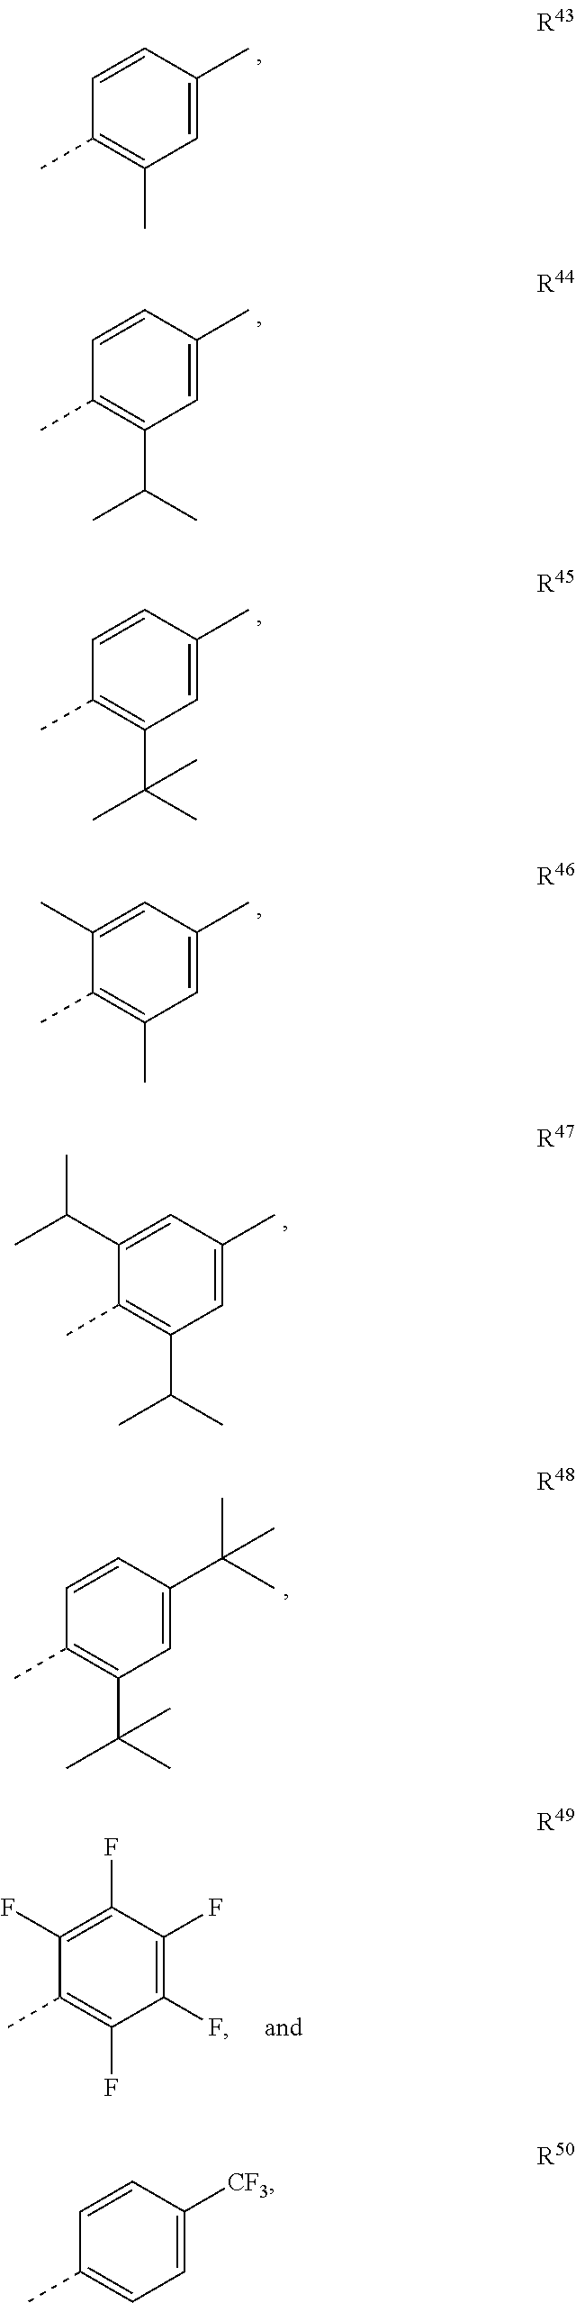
C1=C(C)C=CC(C)=C1C.C1=C(C)C=CC(C)=C1C(C)C.C1=C(C)C=CC(C)=C1C(C)(C)C.C1=C(C)C=C(C)C(C)=C1C.C1=C(C)C=C(C(C)C)C(C)=C1C(C)C.C1=C(C(C)(C)C)C=CC(C)=C1C(C)(C)C.C1(F)=C(F)C(F)=C(F)C(C)=C1F.C1=C([CF3])C=CC(C)=C1
